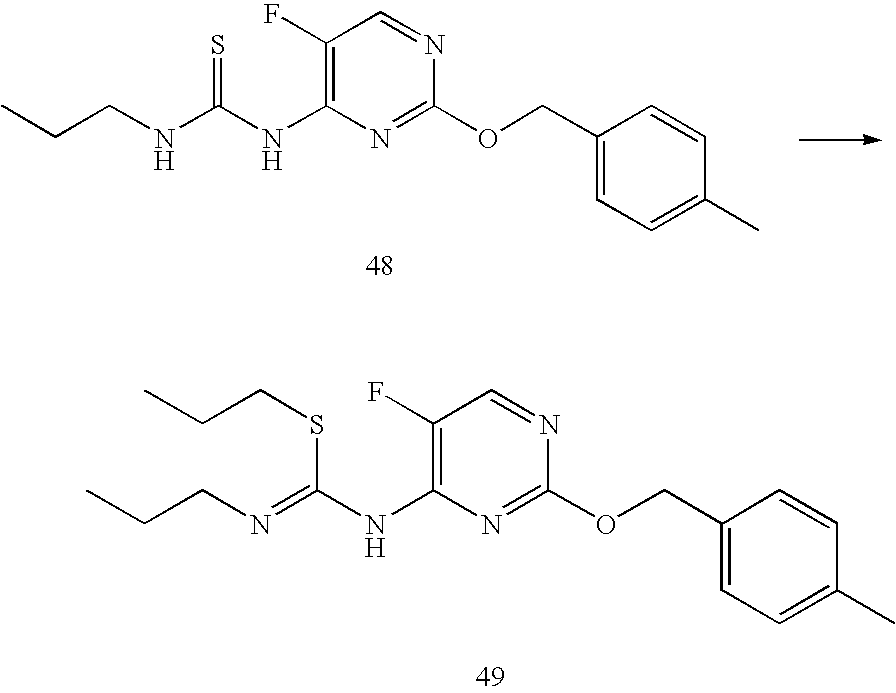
C1(F)=C(NC(NCCC)=S)N=C(OCC2=CC=C(C)C=C2)N=C1.C1(F)=C(NC(=NCCC)SCCC)N=C(OCC2=CC=C(C)C=C2)N=C1
